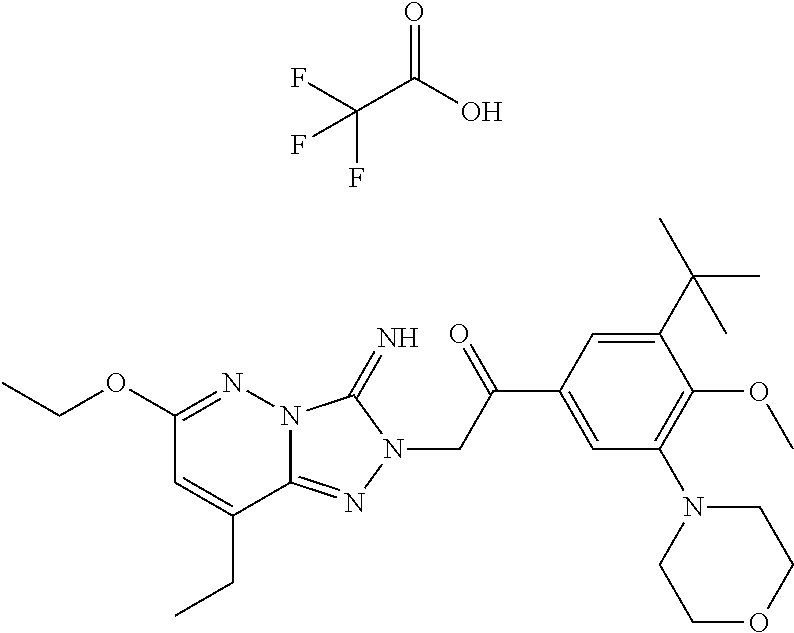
C1(OCC)=NN2C(=NN(CC(C3=CC(N4CCOCC4)=C(OC)C(C(C)(C)C)=C3)=O)C2=N)C(CC)=C1.C(C(=O)O)(F)(F)F
